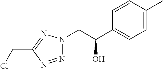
N1=NC(CCl)=NN1CC(O)C1=CC=C(C)C=C1
